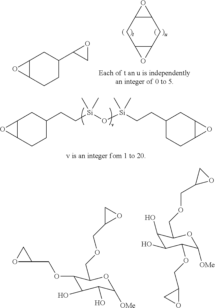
C1C2C(CCC1CC[Si](O[Si](CCC1CC3C(CC1)O3)(C)C)(C)C)O2.C12CC3C(CC1O2)O3.C1C2C(CCC1C1OC1)O2.C1(OCC2CO2)C(O)C(O)C([OMe])OC1COCC1CO1.C1(O)C(O)C(OCC2CO2)C([OMe])OC1COCC1CO1
